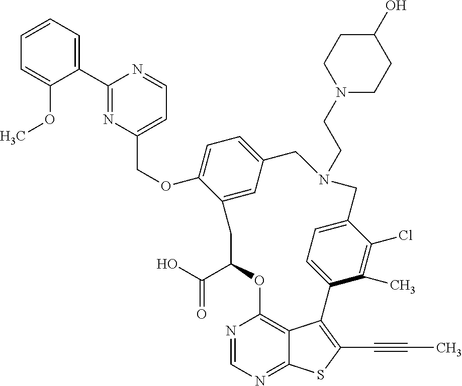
C1(C2=NC(COC3=CC=C4C=C3CC(C(O)=O)OC3=C5C(=NC=N3)SC(C#CC)=C5C3=CC=C(C(Cl)=C3C)CN(CCN3CCC(O)CC3)C4)=CC=N2)=CC=CC=C1OC
